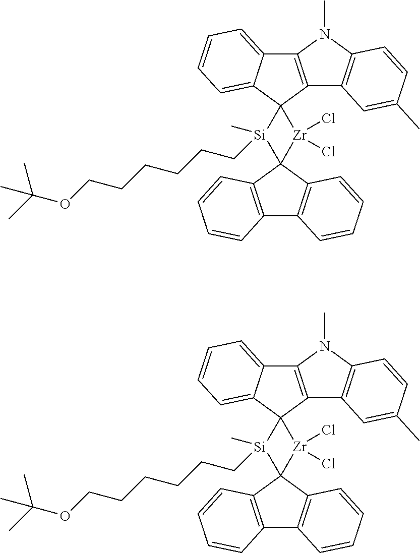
C12=C(C3(C4=CC=CC=C14)[Zr](Cl)(Cl)C1([Si]3(C)CCCCCCOC(C)(C)C)C3=C(C4=C1C=CC=C4)C=CC=C3)C1=C(N2C)C=CC(C)=C1.C12=C(C3(C4=CC=CC=C14)[Zr](Cl)(Cl)C1([Si]3(C)CCCCCCOC(C)(C)C)C3=C(C4=C1C=CC=C4)C=CC=C3)C1=C(N2C)C=CC(C)=C1
